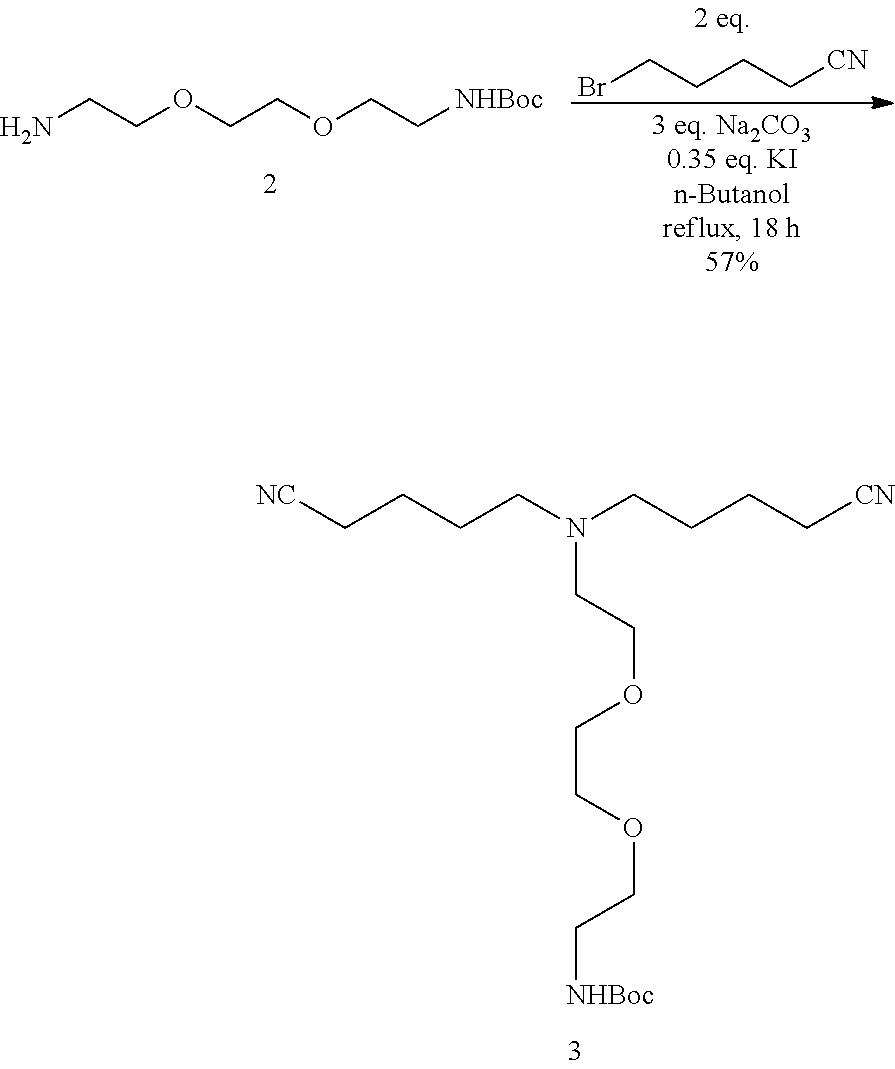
NCCOCCOCC[NHBoc].BrCCCC[CN].[NC]CCCCN(CCCC[CN])CCOCCOCC[NHBoc]
